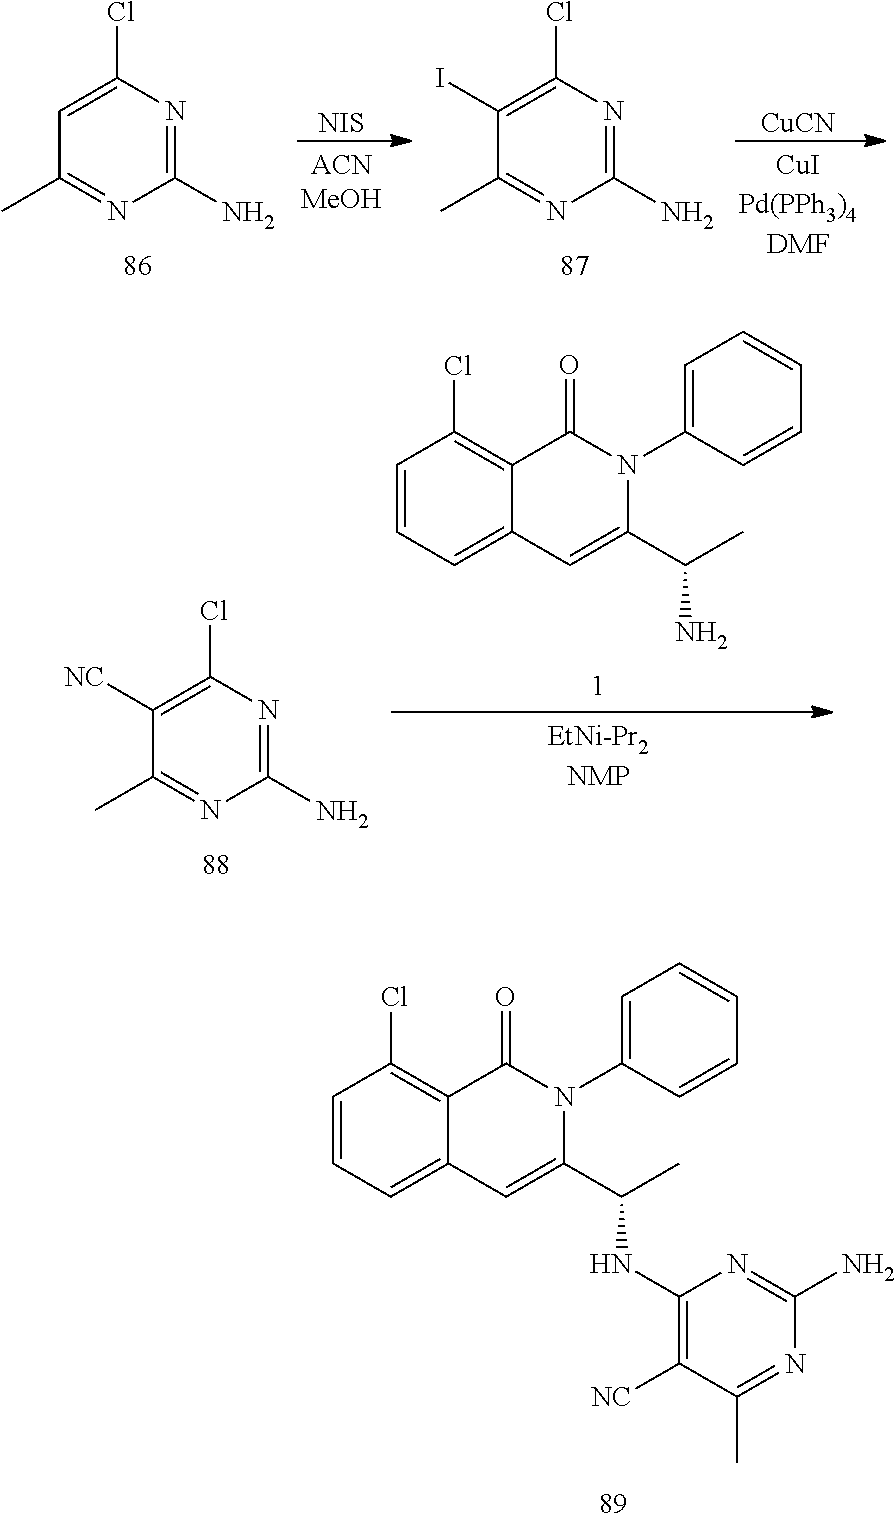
C1(N)=NC(Cl)=C([NC])C(C)=N1.C1=C(N2C(=O)C3=C(Cl)C=CC=C3C=C2C(C)N)C=CC=C1.C1(N)=NC(Cl)=C(I)C(C)=N1.C1(N)=NC(Cl)=CC(C)=N1.[NIS].[CuCN].C1=CC=CC=C1N1C(=O)C2=C(Cl)C=CC=C2C=C1C(C)NC1=C([NC])C(C)=NC(N)=N1
